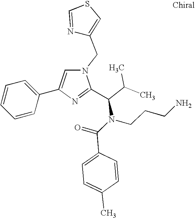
N1(CC2=CSC=N2)C=C(C2=CC=CC=C2)N=C1C(C(C)C)N(C(=O)C1=CC=C(C)C=C1)CCCN
